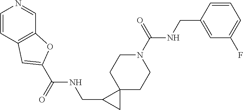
N1(C(NCC2=CC(F)=CC=C2)=O)CCC2(CC1)C(CNC(C1=CC3=C(C=NC=C3)O1)=O)C2
